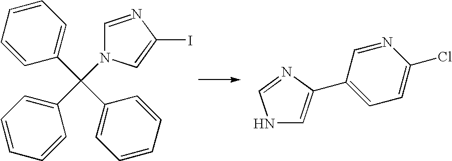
C1=NC(I)=CN1C(C1=CC=CC=C1)(C1=CC=CC=C1)C1=CC=CC=C1.N1C=C(C2=CC=C(Cl)N=C2)N=C1
